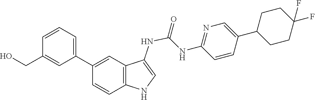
C1=C(C2CCC(F)(F)CC2)C=CC(NC(=O)NC2=CNC3=C2C=C(C2=CC=CC(CO)=C2)C=C3)=N1
